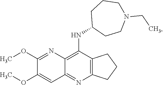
C12=C(N=C3C(=C1NC1CCN(CC)CCC1)N=C(OC)C(OC)=C3)CCC2
